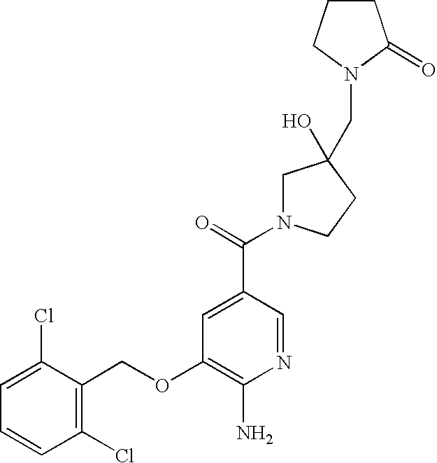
C1(Cl)=C(COC2=C(N)N=CC(C(=O)N3CC(O)(CN4C(=O)CCC4)CC3)=C2)C(Cl)=CC=C1
